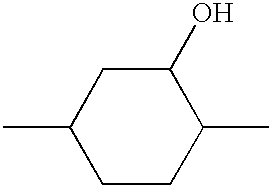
C1CC(C)C(O)CC1C
